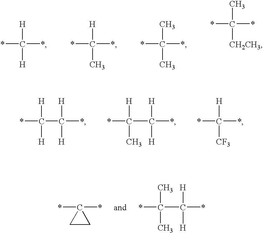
[H]C(*)(*)[H].[H]C(*)(*)C.CC(*)(*)C.CC(*)(*)[CH2CH3].[H]C(*)(C(*)([H])[H])[H].[H]C(*)(C(*)([H])[H])C.[H]C(*)(*)[CF3].C1(*)(*)CC1.CC(*)(C(*)([H])[H])C
